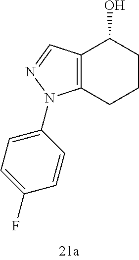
C12=C(C=NN1C1=CC=C(F)C=C1)C(O)CCC2
